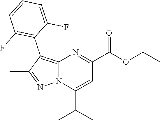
C12=C(C3=C(F)C=CC=C3F)C(C)=NN1C(C(C)C)=CC(C(OCC)=O)=N2
